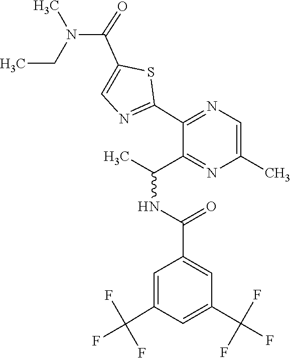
C1=C(C(F)(F)F)C=C(C(=O)NC(C)C2=NC(C)=CN=C2C2=NC=C(C(N(CC)C)=O)S2)C=C1C(F)(F)F
